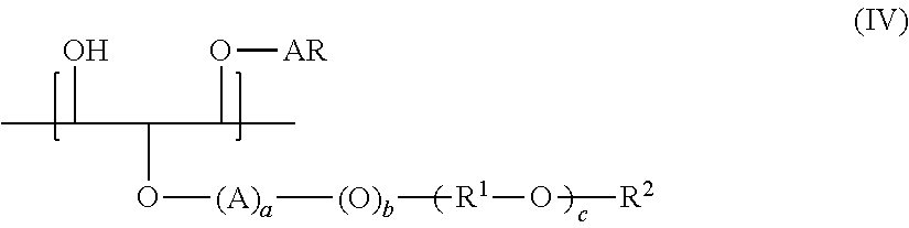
CC(O)C(C(O[AR])C)O[(A)a][(O)b][R1]O[R2]
